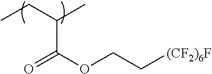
CCC(C)C(OCC[(CF2)6F])=O
